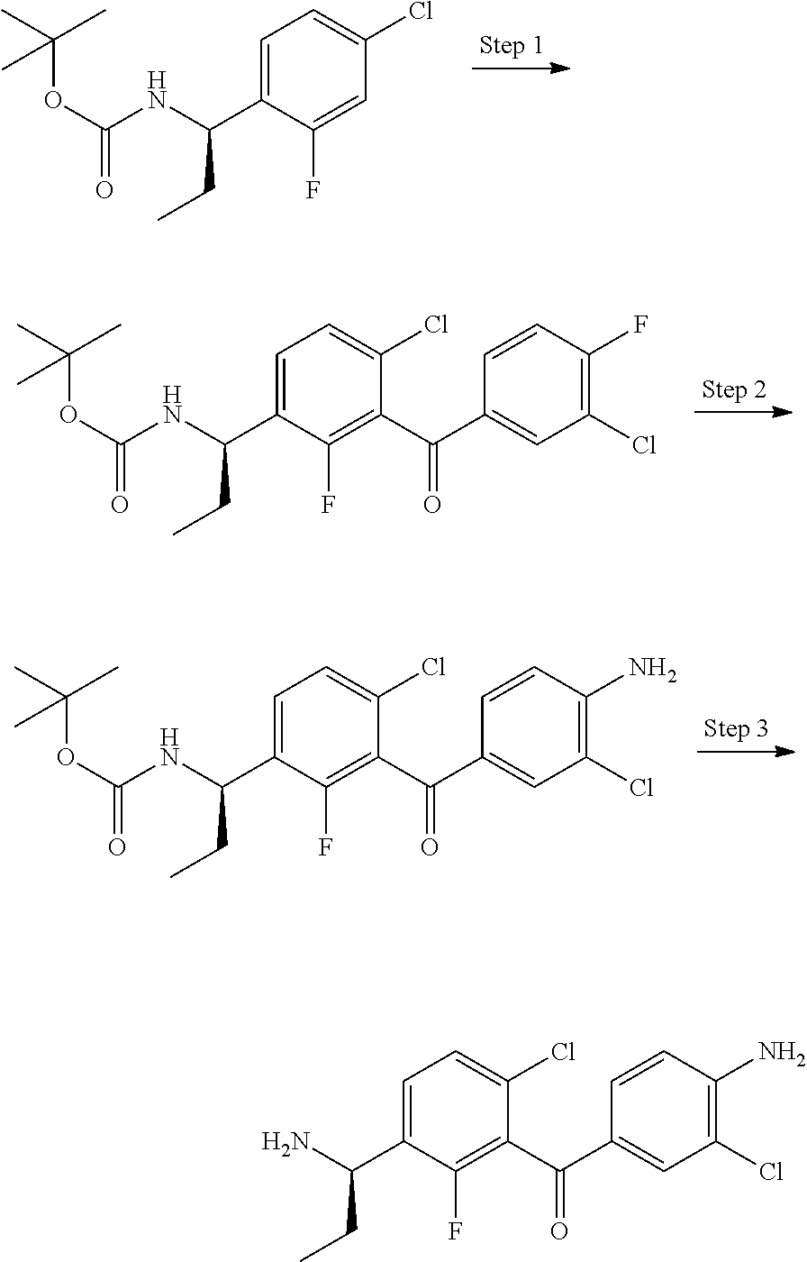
C1=C(C(NC(OC(C)(C)C)=O)CC)C(F)=CC(Cl)=C1.C1=C(C(NC(OC(C)(C)C)=O)CC)C(F)=C(C(=O)C2=CC(Cl)=C(F)C=C2)C(Cl)=C1.C1=C(C(NC(OC(C)(C)C)=O)CC)C(F)=C(C(=O)C2=CC(Cl)=C(N)C=C2)C(Cl)=C1.C1=C(C(N)CC)C(F)=C(C(=O)C2=CC(Cl)=C(N)C=C2)C(Cl)=C1
